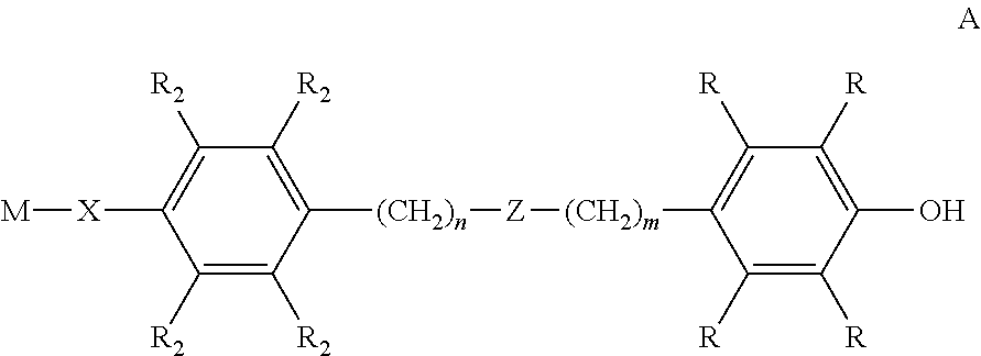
C1([R2])=C([R2])C([(CH2)n][Z][(CH2)m]C2=C([R])C([R])=C(O)C([R])=C2[R])=C([R2])C([R2])=C1[X][M]
